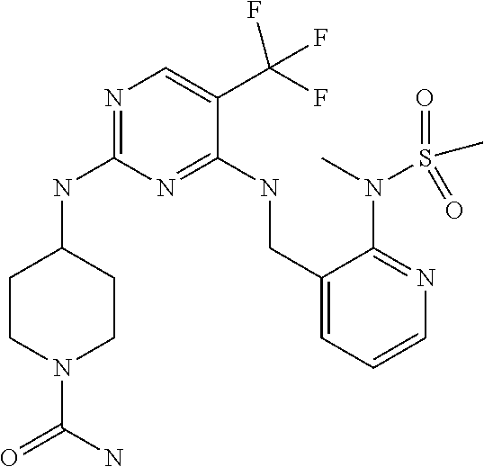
C1CN(C(=O)N)CCC1NC1=NC=C(C(F)(F)F)C(NCC2=CC=CN=C2N(S(=O)(C)=O)C)=N1
